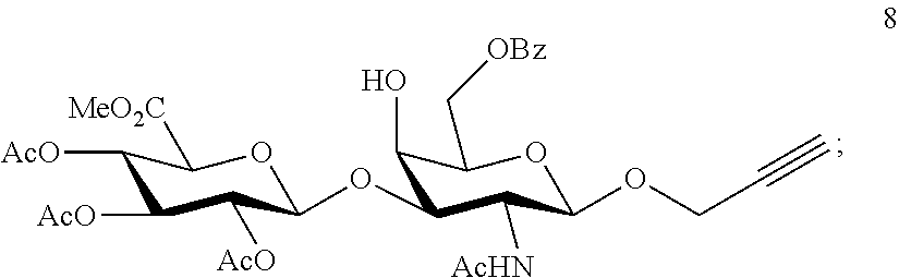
C1([AcO])C([AcO])C([AcO])C(OC2C(O)C(C[OBz])OC(OCC#C)C2[AcHN])OC1[MeO2C]
